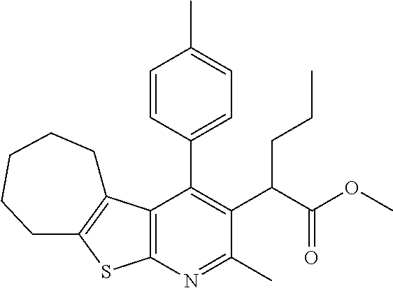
C12=C(N=C(C)C(C(C(OC)=O)CCC)=C1C1=CC=C(C)C=C1)SC1=C2CCCCC1
